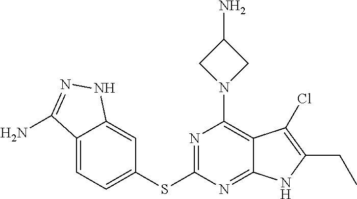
C1(SC2=NC(N3CC(N)C3)=C3C(=N2)NC(CC)=C3Cl)=CC=C2C(=C1)NN=C2N
